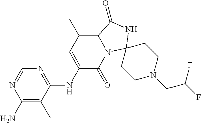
N1=C(NC2=CC(C)=C3N(C2=O)C2(NC3=O)CCN(CC(F)F)CC2)C(C)=C(N)N=C1
